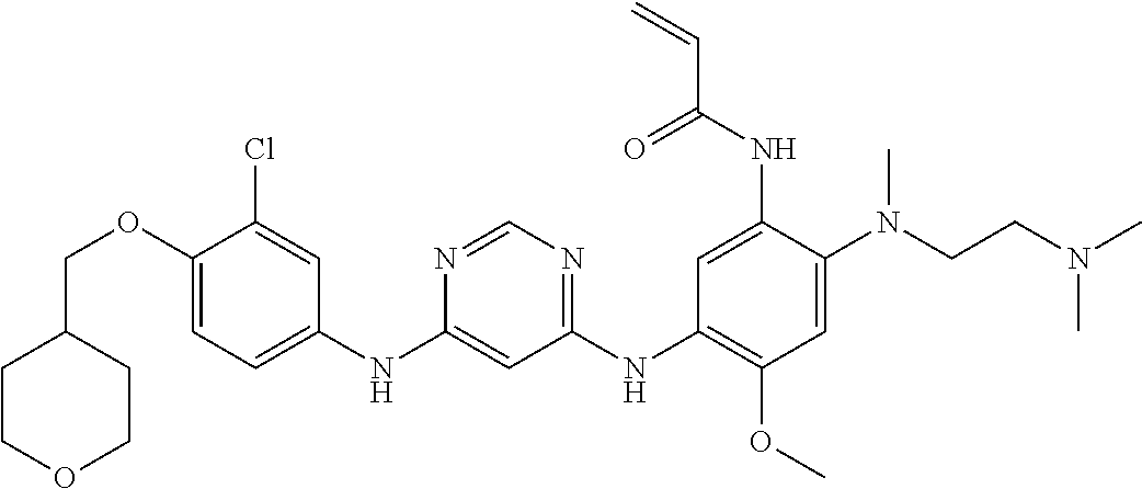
C1(NC2=CC=C(OCC3CCOCC3)C(Cl)=C2)=CC(NC2=C(OC)C=C(N(CCN(C)C)C)C(NC(C=C)=O)=C2)=NC=N1
